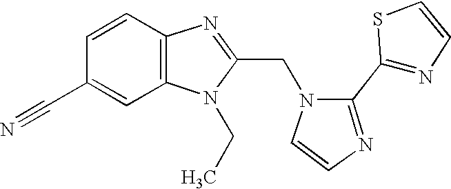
C12=C(N=C(CN3C=CN=C3C3=NC=CS3)N1CC)C=CC(C#N)=C2
